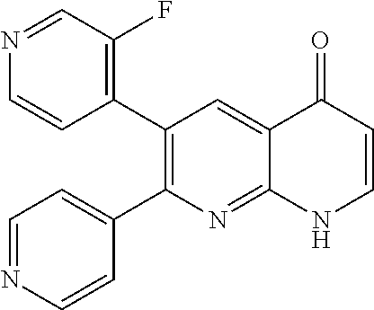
N1=CC(F)=C(C2=C(C3=CC=NC=C3)N=C3C(=C2)C(=O)C=CN3)C=C1
